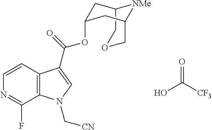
O=C(O)[CF3].C1=CC2=C(C(F)=N1)N(C[CN])C=C2C(OC1CC2COCC(C1)[NMe]2)=O
